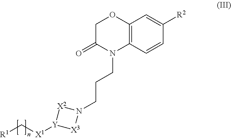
C12=C(C=CC([R2])=C1)N(CCCN1[X2][Y]([X1]C[R1])[X3]1)C(=O)CO2
